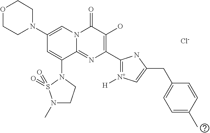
C1N(C2=CN3C(=NC(C4=[N+]([H])C=C(CC5=CC=C(C)C=C5)N4)=C(O)C3=O)C(N3S(=O)(=O)N(C)CC3)=C2)CCOC1.[Cl-]
